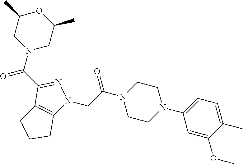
C1(C(N2CC(C)OC(C)C2)=O)=NN(CC(N2CCN(C3=CC=C(C)C(OC)=C3)CC2)=O)C2=C1CCC2
